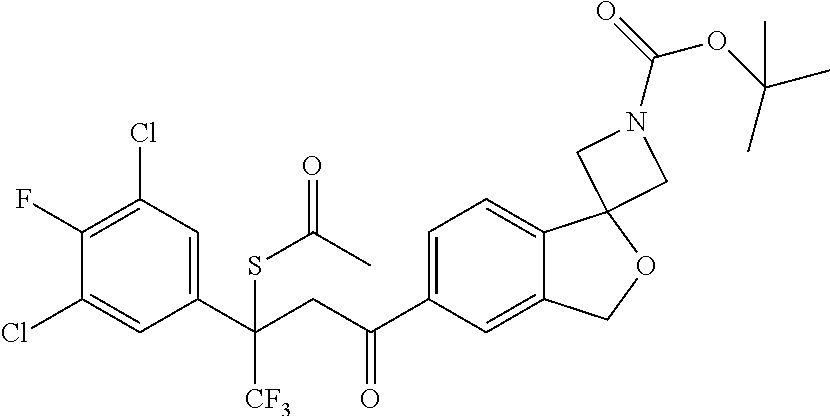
C1=C(C(CC(C2=CC(Cl)=C(F)C(Cl)=C2)(SC(=O)C)[CF3])=O)C=C2C(=C1)C1(OC2)CN(C(=O)OC(C)(C)C)C1
